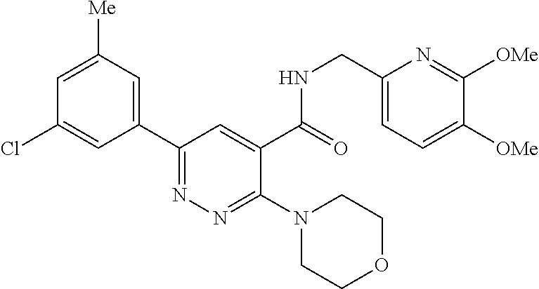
C1=C([Me])C=C(C2=NN=C(N3CCOCC3)C(C(=O)NCC3=CC=C([OMe])C([OMe])=N3)=C2)C=C1Cl
